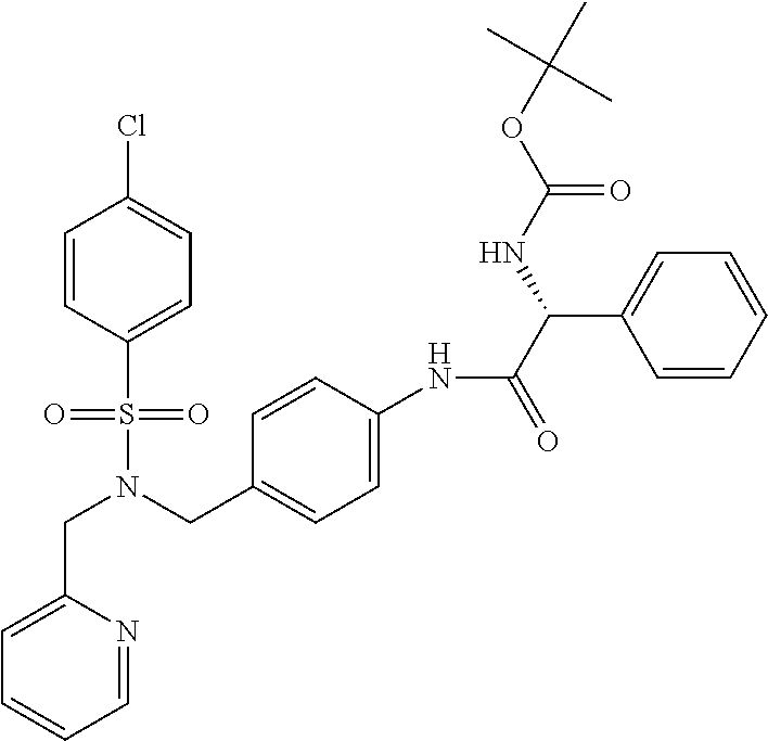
C(N(CC1=CC=C(NC(C(NC(OC(C)(C)C)=O)C2=CC=CC=C2)=O)C=C1)S(=O)(=O)C1=CC=C(Cl)C=C1)C1=CC=CC=N1
